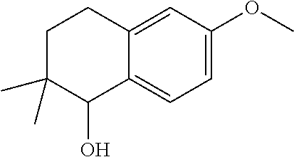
C1=C(OC)C=C2C(=C1)C(O)C(C)(C)CC2
